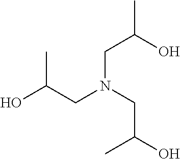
OC(CN(CC(O)C)CC(O)C)C
